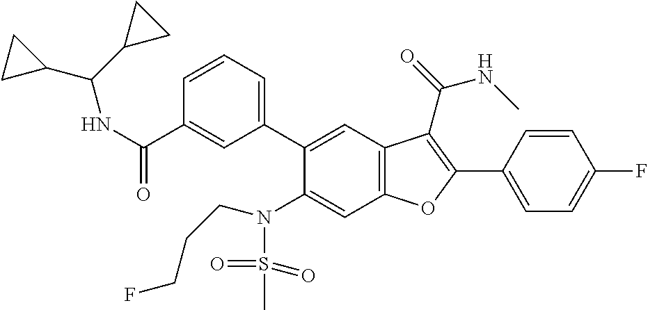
C1=CC(C2=C(C(=O)NC)C3=C(C=C(N(S(C)(=O)=O)CCCF)C(C4=CC=CC(C(NC(C5CC5)C5CC5)=O)=C4)=C3)O2)=CC=C1F
